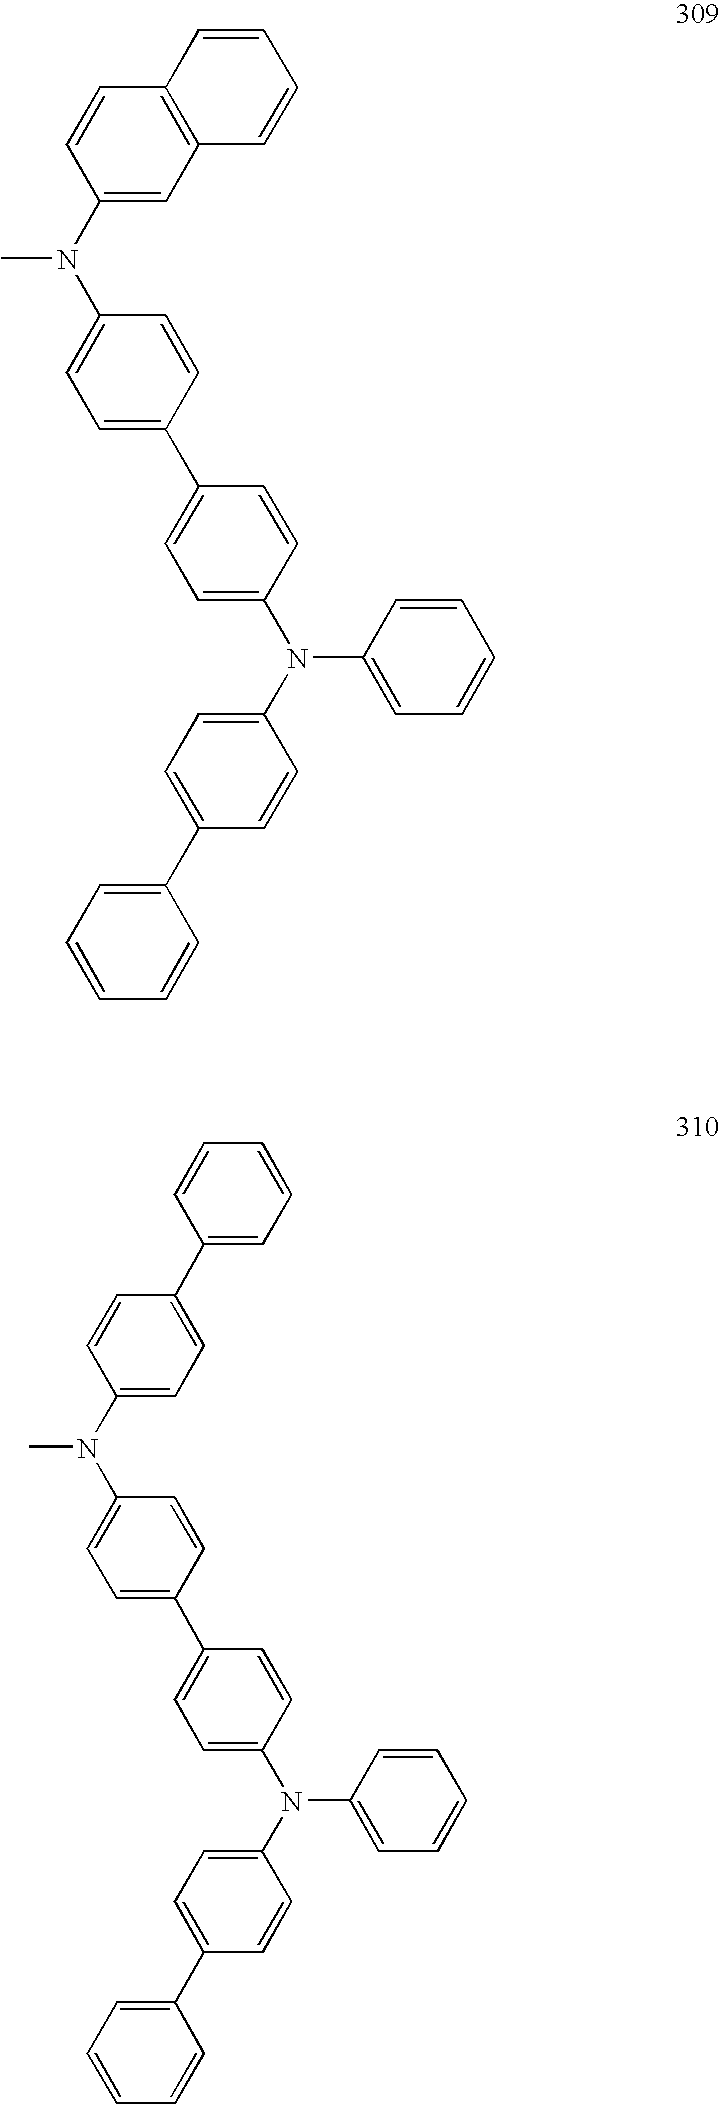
C1=C(N(C2=CC=C(C3=CC=C(N(C4=CC=C(C5=CC=CC=C5)C=C4)C4=CC=CC=C4)C=C3)C=C2)C)C=CC2=C1C=CC=C2.C1=C(N(C2=CC=C(C3=CC=C(N(C4=CC=C(C5=CC=CC=C5)C=C4)C4=CC=CC=C4)C=C3)C=C2)C)C=CC(C2=CC=CC=C2)=C1
